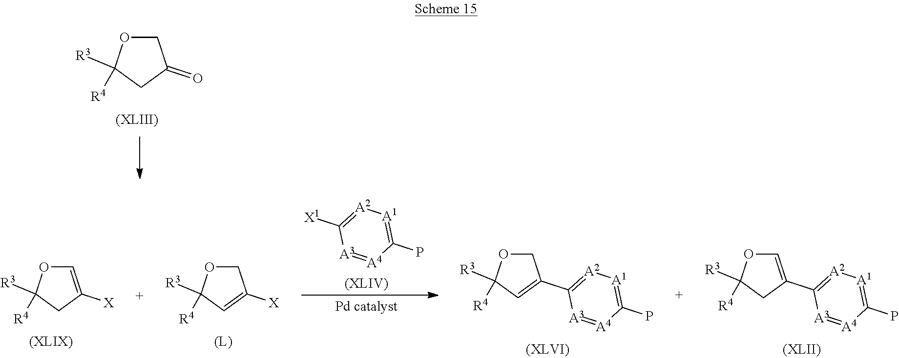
C1OC([R3])([R4])CC1=O.C1=C(C2=[A2][A1]=C(P)[A4]=[A3]2)CC([R3])([R4])O1.C1OC([R3])([R4])C=C1C1=[A2][A1]=C(P)[A4]=[A3]1.C1=C([X])CC([R3])([R4])O1.[X1]C1=[A2][A1]=C(P)[A4]=[A3]1.C1OC([R3])([R4])C=C1[X]
